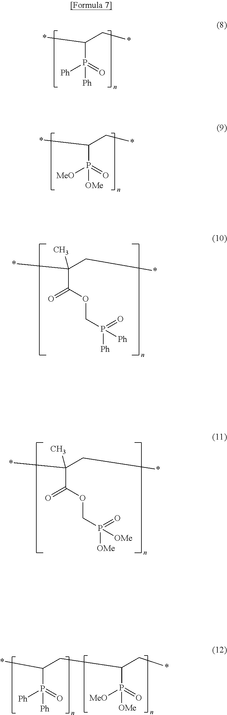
*C(C*)(C)C(OCP([Ph])(=O)[Ph])=O.*C(P(=O)([Ph])[Ph])C*.*C(P(=O)([Ph])[Ph])CC(P(=O)([MeO])[OMe])C*.*C(C*)(C)C(OCP([OMe])(=O)[OMe])=O.*C(P(=O)([MeO])[OMe])C*
